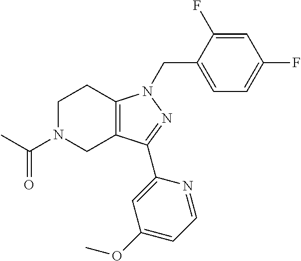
C1N(C(C)=O)CC2=C(C1)N(CC1=CC=C(F)C=C1F)N=C2C1=CC(OC)=CC=N1
